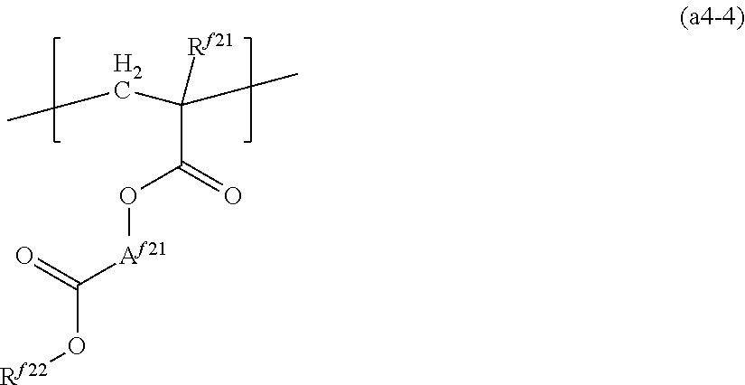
C(CC(CC)([Rf21])C(O[Af21]C(=O)O[Rf22])=O)C
